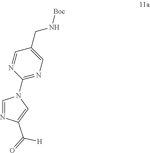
C1(C(=O)[H])=CN(C2=NC=C(CN[Boc])C=N2)C=N1
